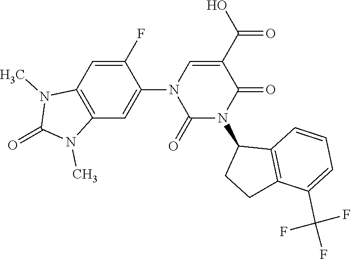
C1(F)=CC2=C(C=C1N1C(=O)N(C3CCC4=C3C=CC=C4C(F)(F)F)C(=O)C(C(O)=O)=C1)N(C)C(=O)N2C
